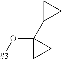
C1(O[#3])(C2CC2)CC1
